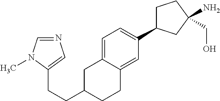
C(C1CCC2=CC(C3CCC(N)(CO)C3)=CC=C2C1)CC1=CN=CN1C
